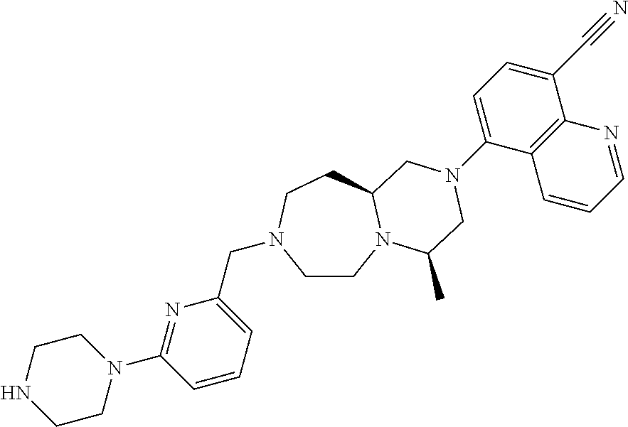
C1CN2C(CCN1CC1=CC=CC(N3CCNCC3)=N1)CN(C1=CC=C(C#N)C3=C1C=CC=N3)CC2C
